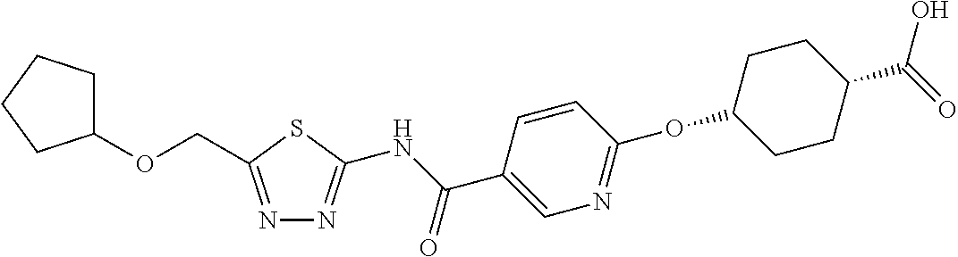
C1(OCC2=NN=C(NC(=O)C3=CN=C(OC4CCC(C(O)=O)CC4)C=C3)S2)CCCC1
